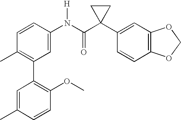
C1(N(C(C2(C3=CC4=C(C=C3)OCO4)CC2)=O)[H])=CC(C2=C(OC)C=CC(C)=C2)=C(C)C=C1
